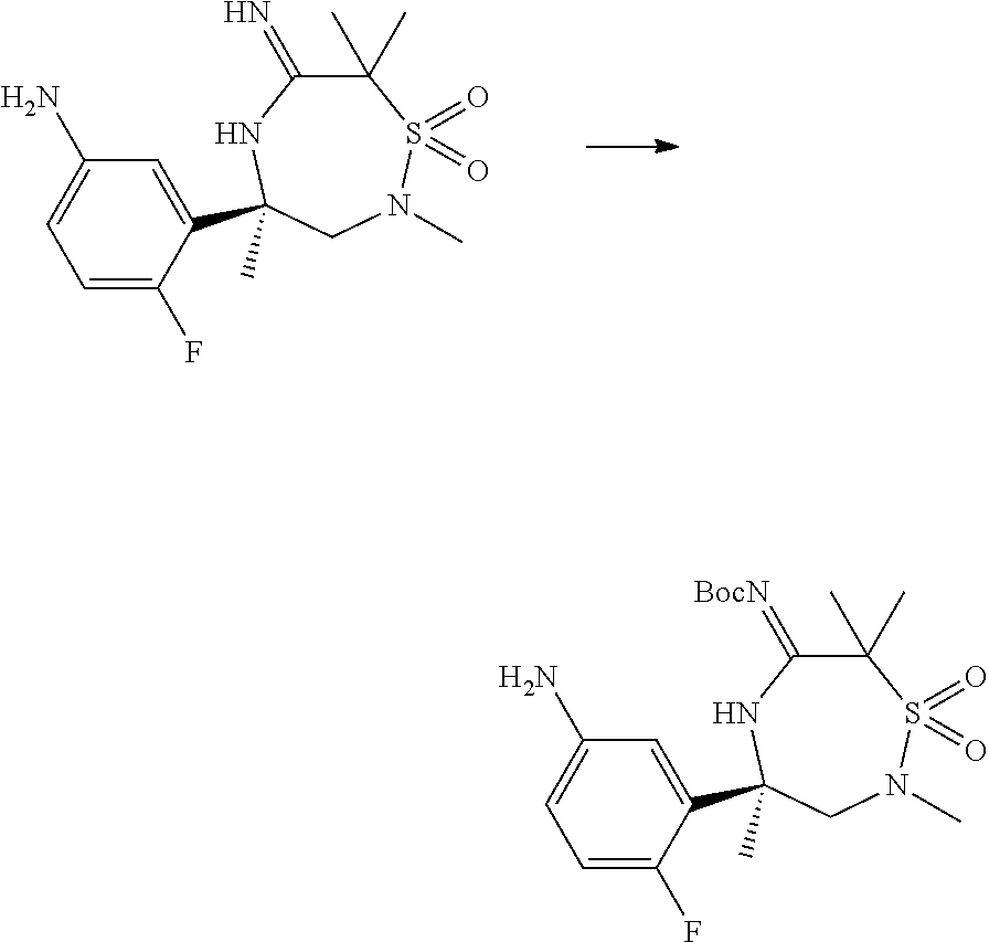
C1=C(F)C(C2(C)NC(=N)C(C)(C)S(=O)(=O)N(C)C2)=CC(N)=C1.C1=C(F)C(C2(C)NC(=[BocN])C(C)(C)S(=O)(=O)N(C)C2)=CC(N)=C1
